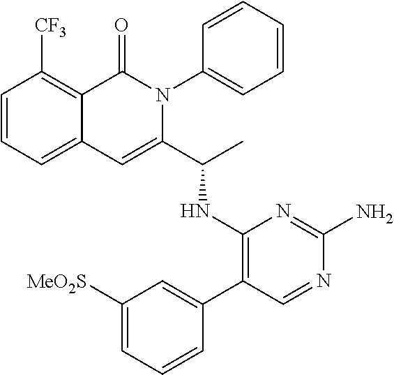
C1=CC=C2C(=C1[CF3])C(=O)N(C1=CC=CC=C1)C(C(C)NC1=C(C3=CC([MeO2S])=CC=C3)C=NC(N)=N1)=C2
